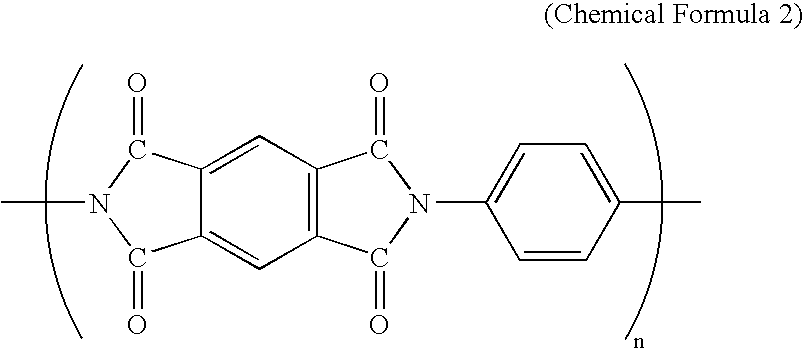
C12=CC3=C(C=C1C(=O)N(C)C2=O)C(=O)N(C1=CC=C(C)C=C1)C3=O
